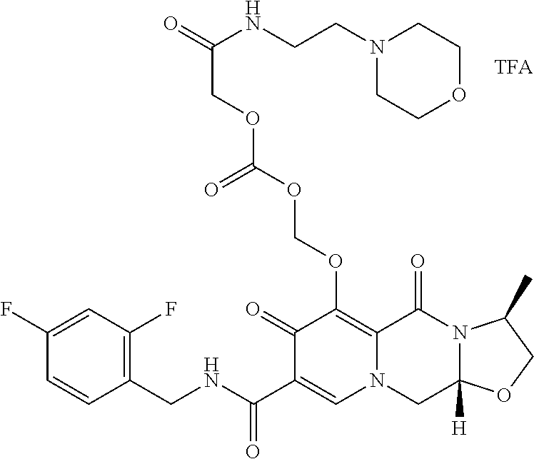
C1(CNC(C2=CN3C(=C(OCOC(OCC(=O)NCCN4CCOCC4)=O)C2=O)C(=O)N2C([H])(C3)OCC2C)=O)=C(F)C=C(F)C=C1
